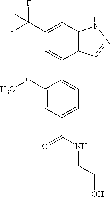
C12=C(C=C(C(F)(F)F)C=C1C1=CC=C(C(=O)NCCO)C=C1OC)NN=C2
